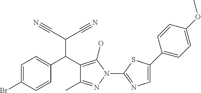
C1(C(C2=C(O)N(C3=NC=C(C4=CC=C(OC)C=C4)S3)N=C2C)C(C#N)C#N)=CC=C(Br)C=C1
